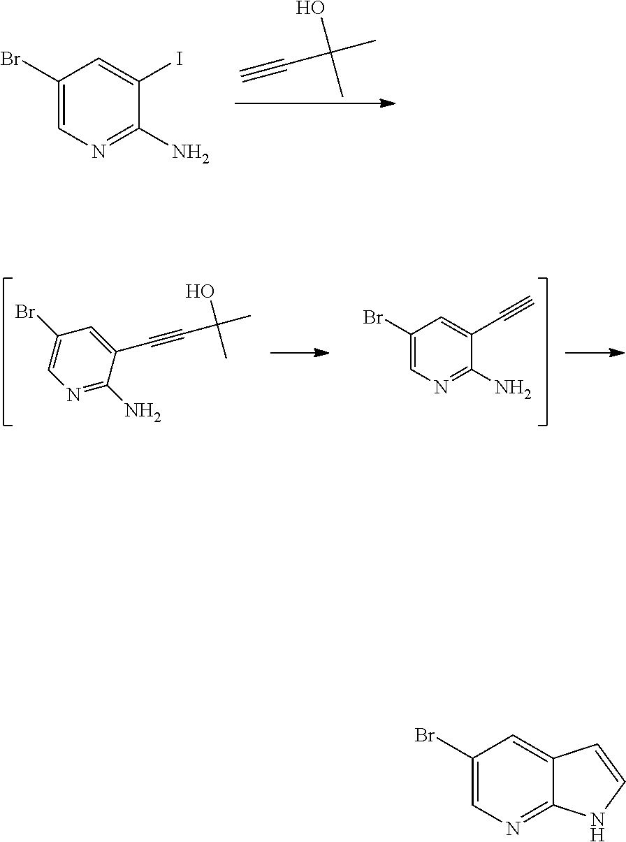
C1(Br)=CN=C(N)C(I)=C1.C#CC(C)(O)C.C(#CC(C)(O)C)C1=CC(Br)=CN=C1N.C1(Br)=CN=C(N)C(C#C)=C1.C1(Br)=CN=C2C(=C1)C=CN2
